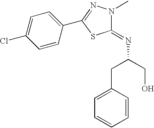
C1=CC(C2=NN(C)C(=NC(CO)CC3=CC=CC=C3)S2)=CC=C1Cl
